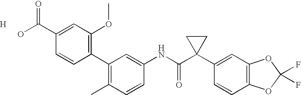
C1(C2=C(OC)C=C(C(O)=O)C=C2)=C(C)C=CC(NC(C2(C3=CC4=C(C=C3)OC(F)(F)O4)CC2)=O)=C1.[H]
